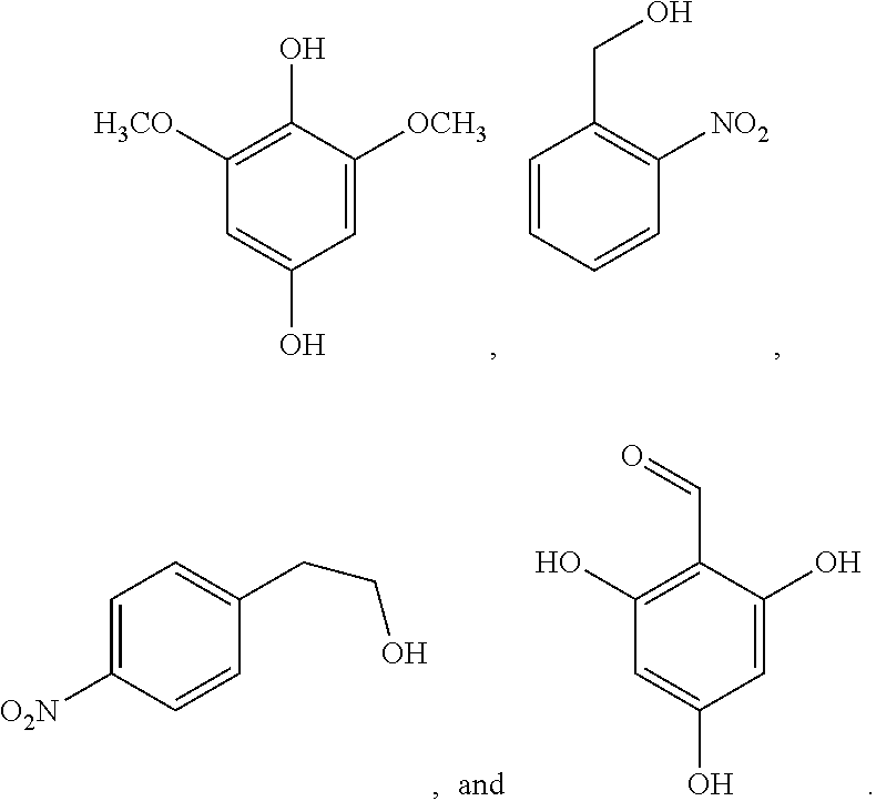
C1([H3CO])=C(O)C([OCH3])=CC(O)=C1.C1=CC=CC([NO2])=C1CO.C1=C([O2N])C=CC(CCO)=C1.C1(O)=C(C=O)C(O)=CC(O)=C1
